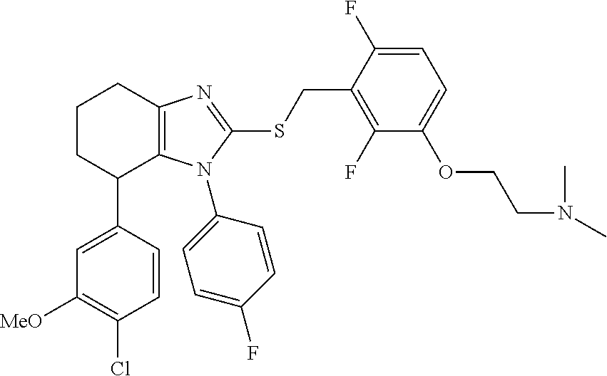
C1=CC(C2C3=C(CCC2)N=C(SCC2=C(F)C(OCCN(C)C)=CC=C2F)N3C2=CC=C(F)C=C2)=CC([MeO])=C1Cl
